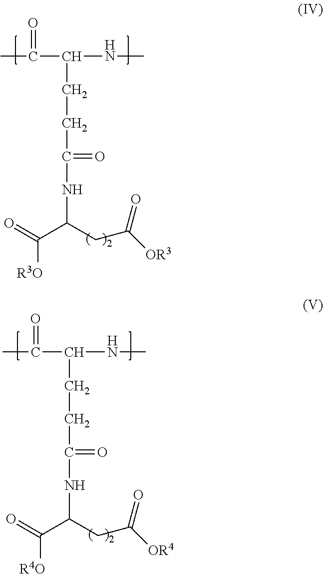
CC(C(CCC(NC(C(=O)[R3O])CC([OR3])=O)=O)NC)=O.CC(C(CCC(NC(C(=O)[R4O])CC([OR4])=O)=O)NC)=O
